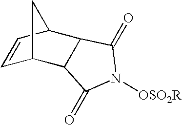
C1(=O)N([OSO2R])C(=O)C2C1C1C=CC2C1
